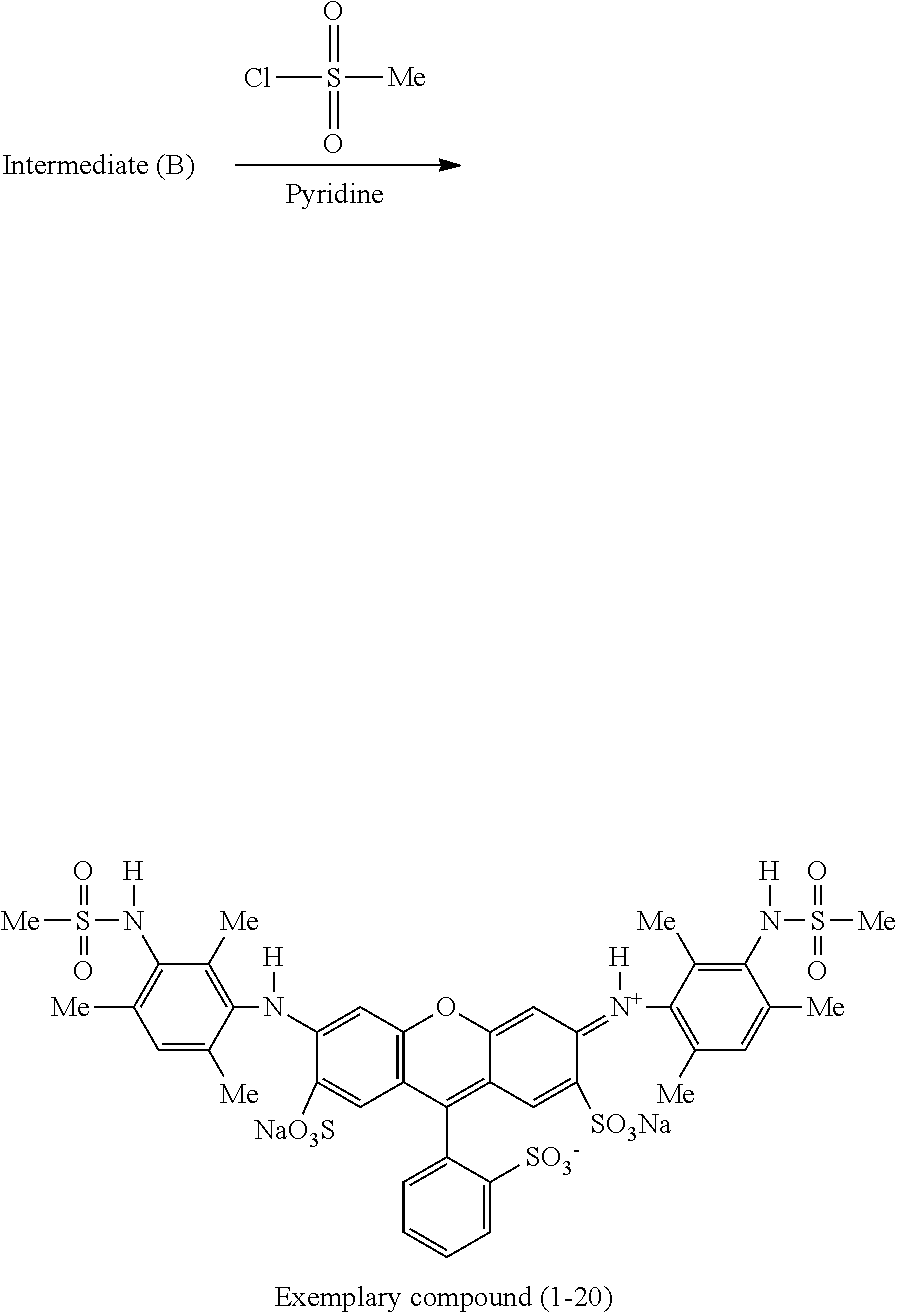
ClS(=O)([Me])=O.C1(N(C2=C([Me])C(N([H])S(=O)([Me])=O)=C([Me])C=C2[Me])[H])=CC2=C(C=C1[NaO3S])C(C1=CC=CC=C1[SO3-])=C1C(=CC(=[N+](C3=C([Me])C=C([Me])C(N([H])S(=O)([Me])=O)=C3[Me])[H])C([SO3Na])=C1)O2
